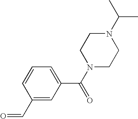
N1(C(C)C)CCN(C(C2=CC=CC(C=O)=C2)=O)CC1
